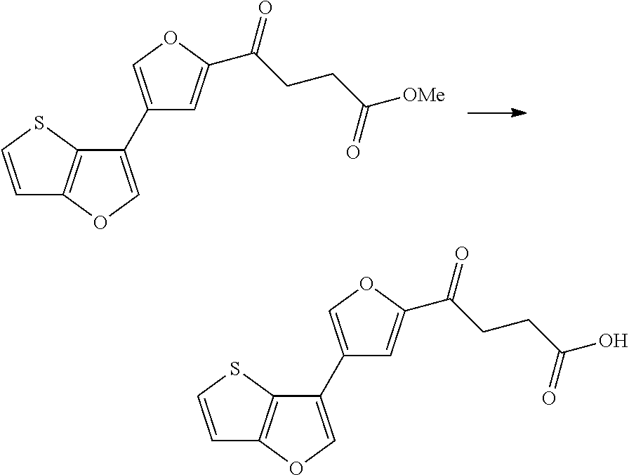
C1(C2=COC(C(CCC([OMe])=O)=O)=C2)=COC2=C1SC=C2.C1(C2=COC(C(CCC(O)=O)=O)=C2)=COC2=C1SC=C2
